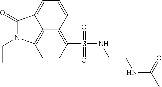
C12=C(S(=O)(=O)NCCNC(=O)C)C=CC3=C1C(=CC=C2)C(=O)N3CC
